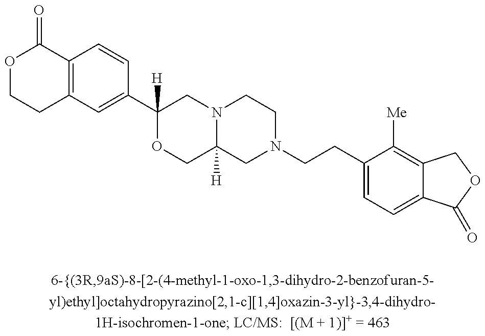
C12=C(C=CC(C3([H])OCC4([H])N(C3)CCN(CCC3=CC=C5C(=C3[Me])COC5=O)C4)=C1)C(=O)OCC2
